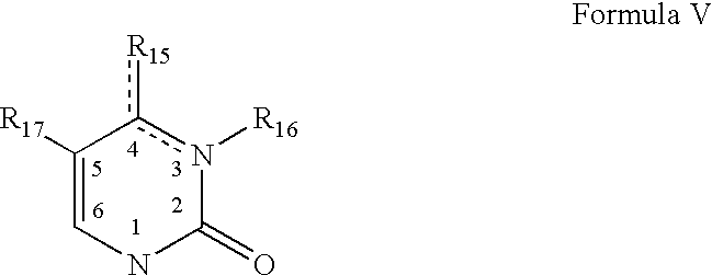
C1([R17])=CNC(=O)n([R16])c1[R15]
